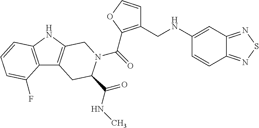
C(=O)(N1C(C(=O)NC)CC2=C(NC3=C2C(F)=CC=C3)C1)C1=C(CNC2=CC3=NSN=C3C=C2)C=CO1
